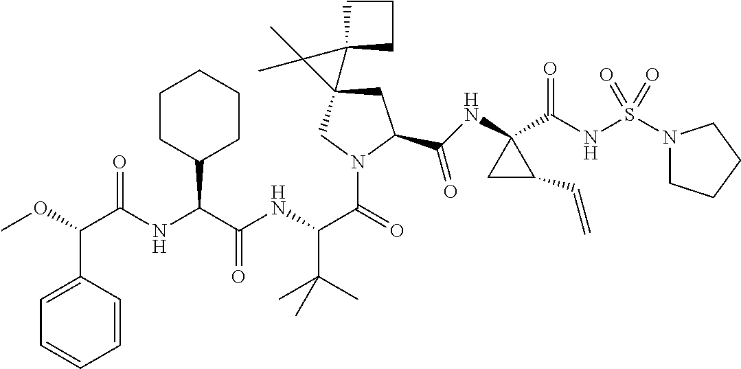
C(=O)(NC(C(NC(C(=O)N1CC2(CC1C(NC1(C(NS(N3CCCC3)(=O)=O)=O)CC1C=C)=O)C1(C2(C)C)CCC1)C(C)(C)C)=O)C1CCCCC1)C(C1=CC=CC=C1)OC
